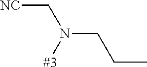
C(N([#3])C[NC])CC
